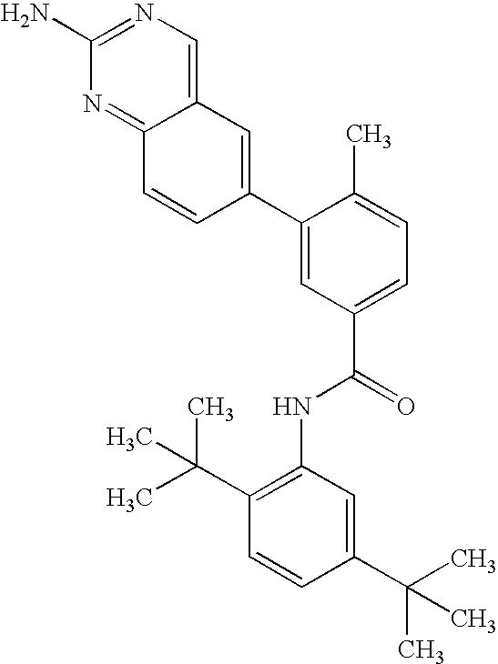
C12=CN=C(N)N=C1C=CC(C1=CC(C(=O)NC3=C(C(C)(C)C)C=CC(C(C)(C)C)=C3)=CC=C1C)=C2
